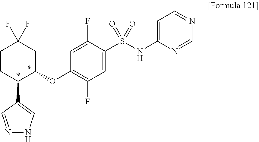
C1(S(NC2=CC=NC=N2)(=O)=O)=CC(F)=C(OC2CC(F)(F)CCC2C2=CNN=C2)C=C1F
